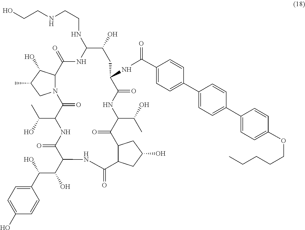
C1(C(=O)NC2C(=O)NC(C(C)O)C(=O)C3C(C(=O)NC(C(C(C4=CC=C(O)C=C4)O)O)C(=O)NC(C(O)C)C(=O)N4C(C(=O)NC(NCCNCCO)C(O)C2)C(O)C(C)C4)CC(O)C3)=CC=C(C2=CC=C(C3=CC=C(OCCCCC)C=C3)C=C2)C=C1
